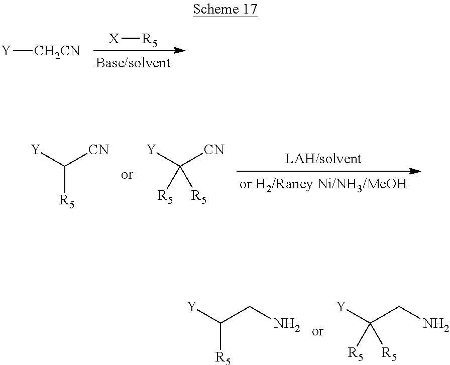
[X][R5].[Y][CH2CN].C([R5])([Y])[CN].C([Y])([CN])([R5])[R5].C([R5])([Y])CN.C([Y])(CN)([R5])[R5]
